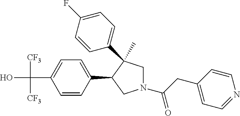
C(C1=CC=C(C2CN(C(CC3=CC=NC=C3)=O)CC2(C)C2=CC=C(F)C=C2)C=C1)(O)([CF3])[CF3]
